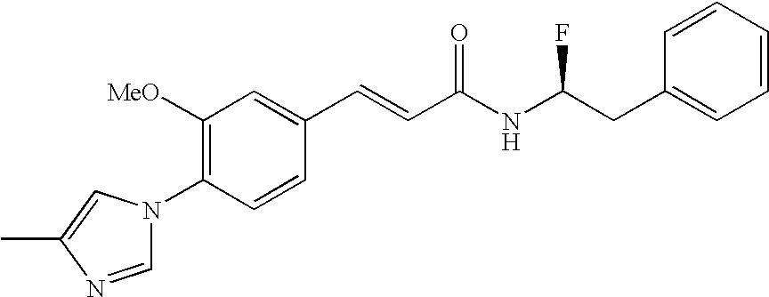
C1([OMe])=C(N2C=NC(C)=C2)C=CC(C=CC(NC(CC2=CC=CC=C2)F)=O)=C1
